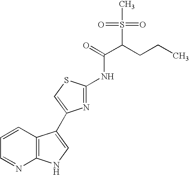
C1=CC2=C(N=C1)NC=C2C1=CSC(NC(C(CCC)S(C)(=O)=O)=O)=N1
